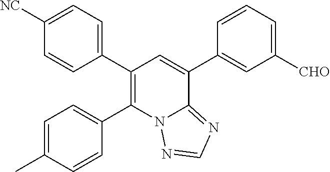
C1([NC])=CC=C(C2=C(C3=CC=C(C)C=C3)N3C(=NC=N3)C(C3=CC([CHO])=CC=C3)=C2)C=C1
